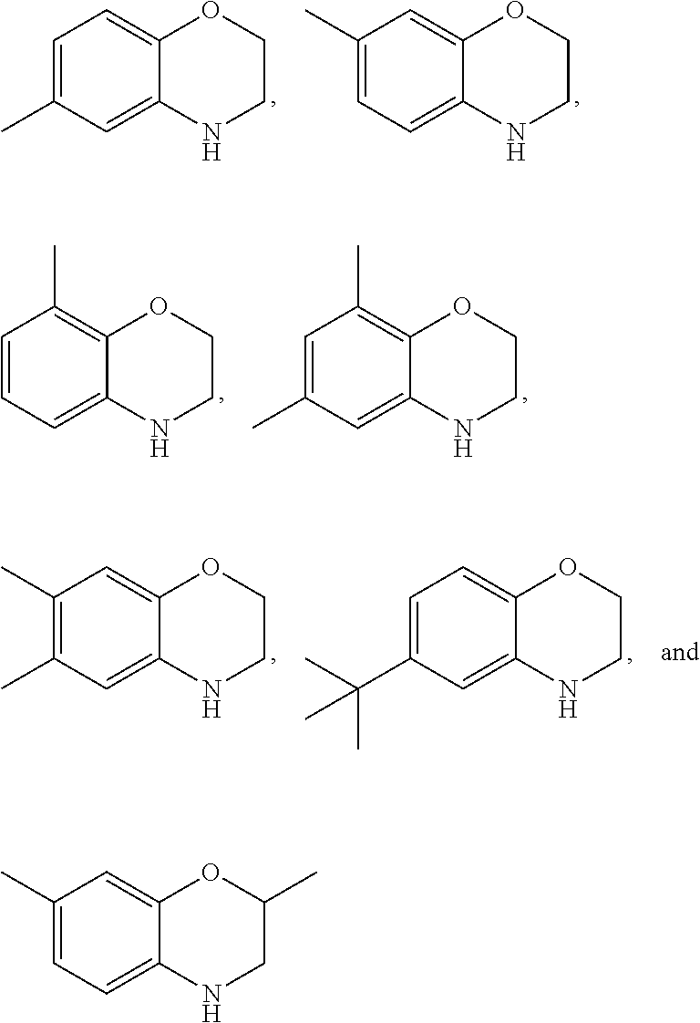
C1=C(C)C=C2C(=C1)OCCN2.C1(C)=CC=C2C(=C1)OCCN2.C1(C)=CC=C2C(=C1)OC(C)CN2.C1=CC=C2C(=C1C)OCCN2.C1=C(C)C=C2C(=C1C)OCCN2.C1(C)=C(C)C=C2C(=C1)OCCN2.C1=C(C(C)(C)C)C=C2C(=C1)OCCN2
